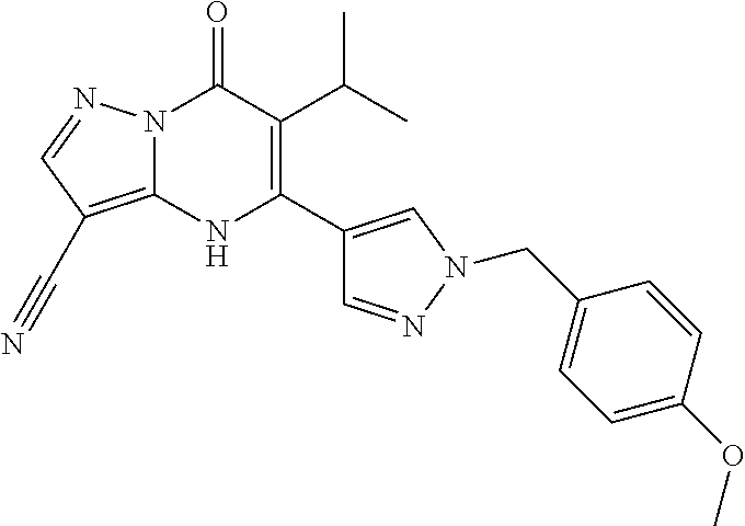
N12C(=C(C#N)C=N1)NC(C1=CN(CC3=CC=C(OC)C=C3)N=C1)=C(C(C)C)C2=O
